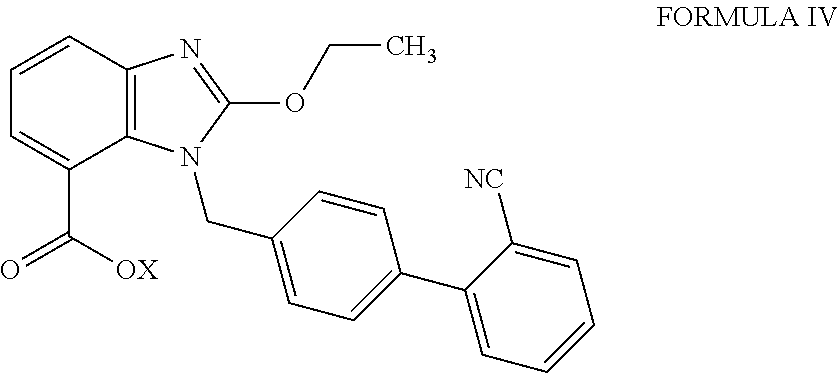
O=C([OX])C1=CC=CC2=C1N(CC1=CC=C(C3=CC=CC=C3[NC])C=C1)C(OCC)=N2
